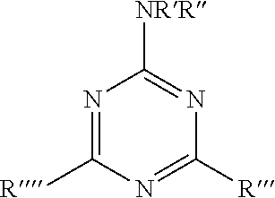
N1=C([R])N=C([R])N=C1[NRR]
